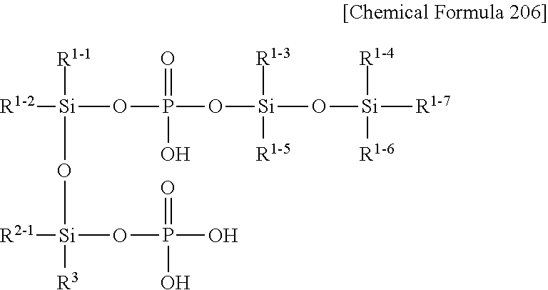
[Si](OP(=O)(O)O[Si]([R1-3])([R1-5])O[Si]([R1-4])([R1-6])[R1-7])([R1-2])([R1-1])O[Si]([R2-1])([R3])OP(=O)(O)O
